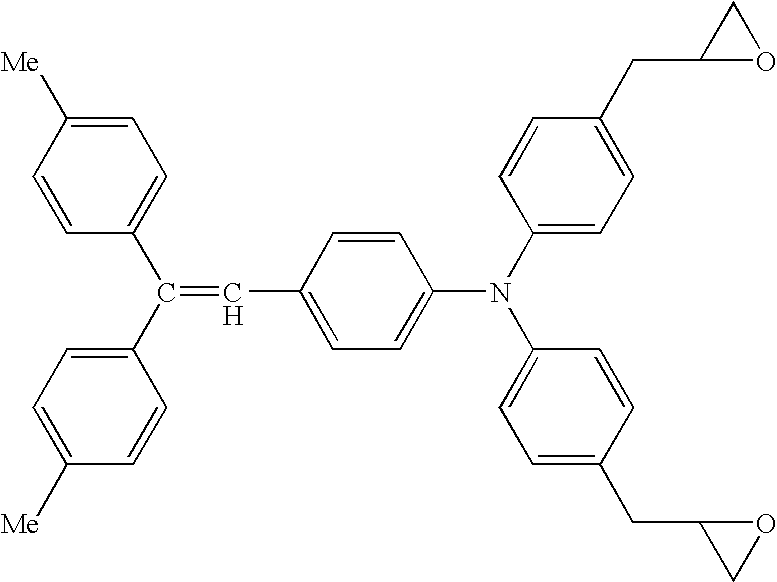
C1=CC([Me])=CC=C1C(C1=CC=C([Me])C=C1)=CC1=CC=C(N(C2=CC=C(CC3OC3)C=C2)C2=CC=C(CC3CO3)C=C2)C=C1
